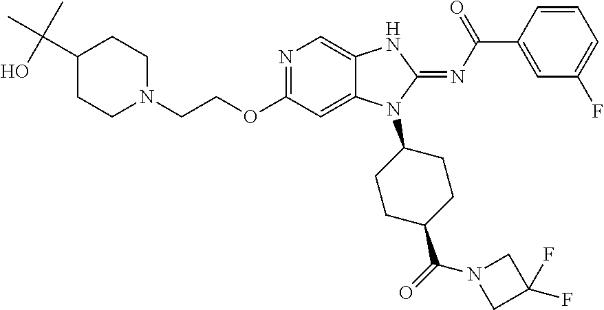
N1=C(OCCN2CCC(C(O)(C)C)CC2)C=C2C(=C1)NC(=NC(C1=CC(F)=CC=C1)=O)N2C1CCC(C(=O)N2CC(F)(F)C2)CC1
